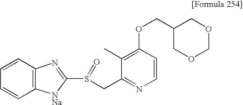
C(OC1=C(C)C(CS(=O)C2=NC3=C(C=CC=C3)[NNa]2)=NC=C1)C1COCOC1
